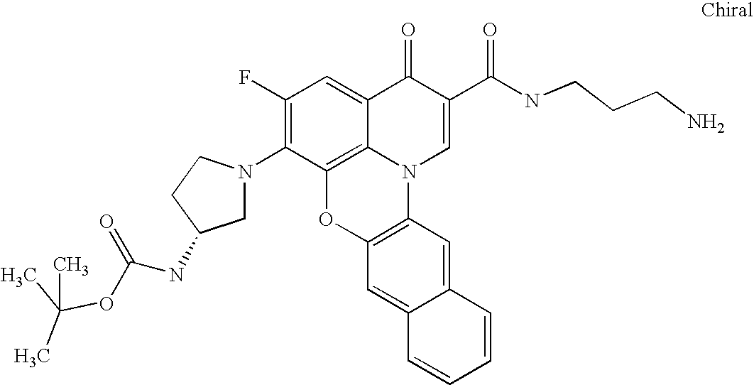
C1(F)=C(N2CC(NC(OC(C)(C)C)=O)CC2)C2=C3C(=C1)C(=O)C(C(NCCCN)=O)=CN3C1=C(O2)C=C2C(=C1)C=CC=C2
